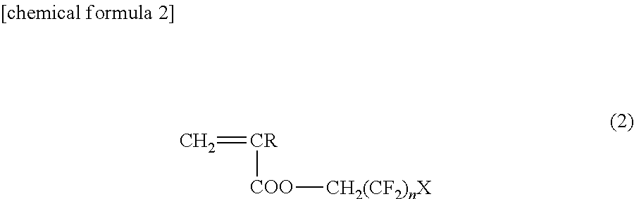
[CR]([COO][CH2(CF2)nX])=C
